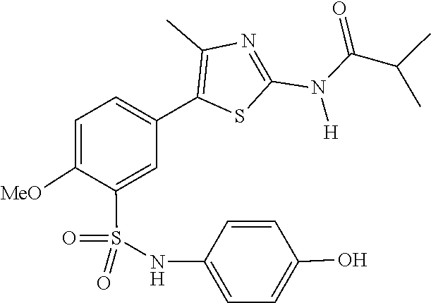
N(C(C(C)C)=O)(C1=NC(C)=C(C2=CC=C([MeO])C(S(=O)(NC3=CC=C(O)C=C3)=O)=C2)S1)[H]
